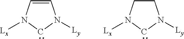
C1=CN([Lx])CN1[Ly].C1CN([Lx])CN1[Ly]
